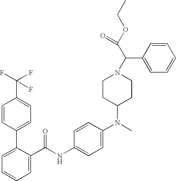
C1=C(C(NC2=CC=C(N(C3CCN(C(C(OCC)=O)C4=CC=CC=C4)CC3)C)C=C2)=O)C(C2=CC=C(C(F)(F)F)C=C2)=CC=C1
